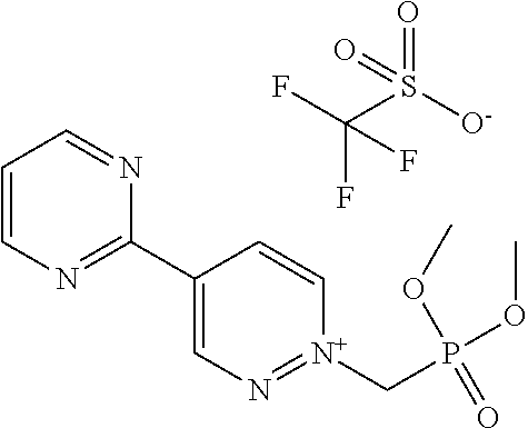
C1=CN=C(C2=CN=[N+](CP(OC)(=O)OC)C=C2)N=C1.O=S([O-])(C(F)(F)F)=O
